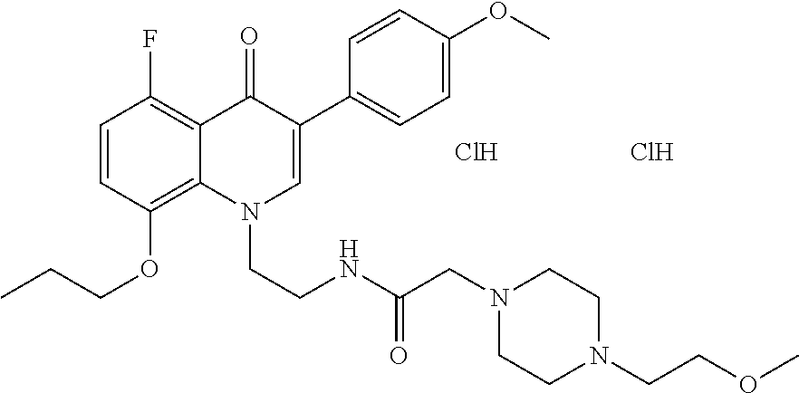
C1=CC(OCCC)=C2C(=C1F)C(=O)C(C1=CC=C(OC)C=C1)=CN2CCNC(CN1CCN(CCOC)CC1)=O.Cl.Cl
